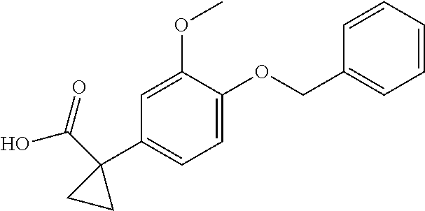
C1=C(OC)C(OCC2=CC=CC=C2)=CC=C1C1(C(O)=O)CC1
